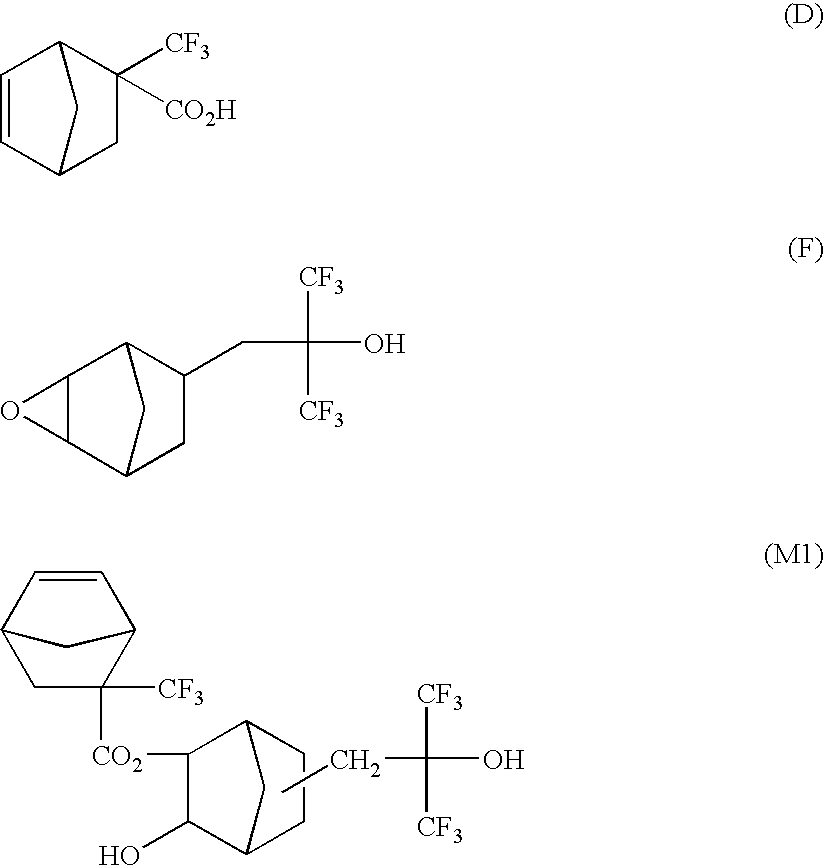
C1C([CF3])([CO2]C2C(O)C3CC2CC3)C2C=CC1C2.CCC([CF3])([CF3])O.C1=CC2C([CF3])([CO2H])CC1C2.C12C3CC(CC([CF3])([CF3])O)C(C1O2)C3
